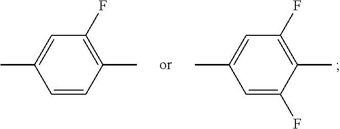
C1=C(C)C=C(F)C(C)=C1F.C1(C)=CC(F)=C(C)C=C1
